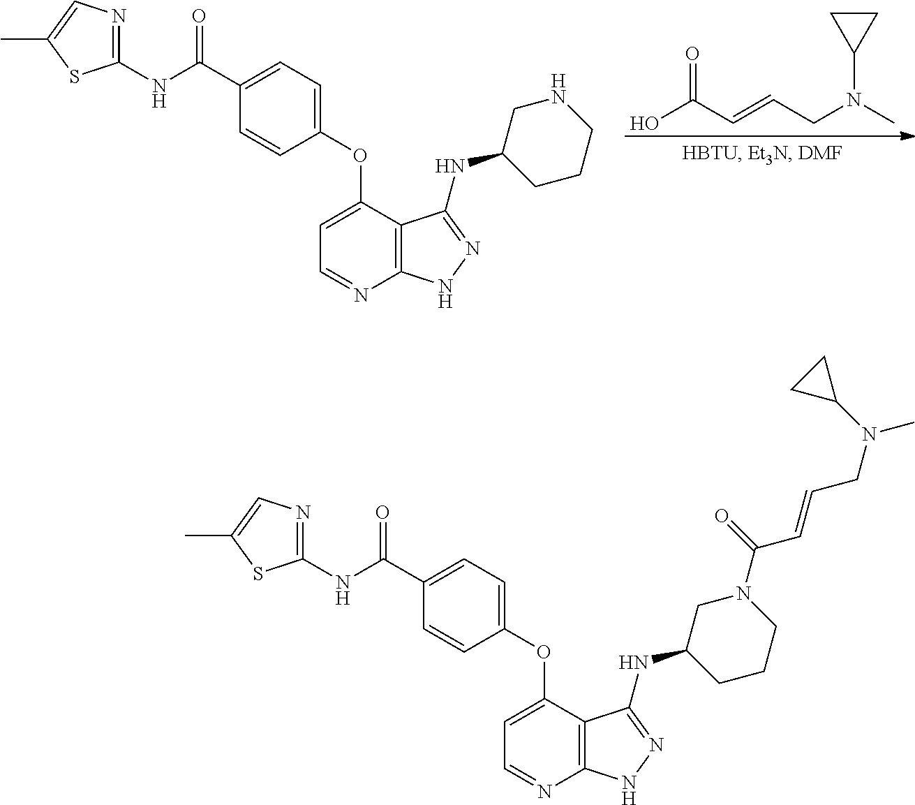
C1(OC2=CC=NC3=C2C(NC2CCCN(C(=O)C=CCN(C)C4CC4)C2)=NN3)=CC=C(C(NC2=NC=C(C)S2)=O)C=C1.C1(OC2=CC=NC3=C2C(NC2CCCNC2)=NN3)=CC=C(C(NC2=NC=C(C)S2)=O)C=C1.OC(C=CCN(C)C1CC1)=O
